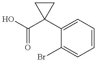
OC(C1(C2=CC=CC=C2Br)CC1)=O
